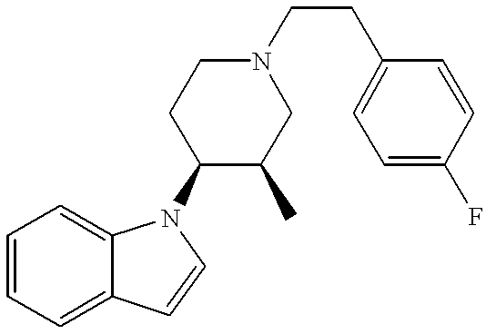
C1=CC=C2C(=C1)N(C1C(C)CN(CCC3=CC=C(F)C=C3)CC1)C=C2
